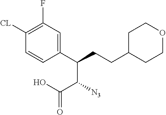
C1(F)=C([CL])C=CC(C(C([N3])C(O)=O)CCC2CCOCC2)=C1
